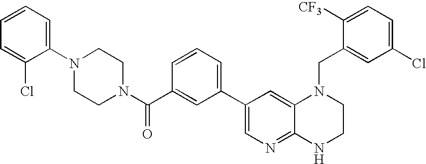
C1(C2=CC=CC(C(N3CCN(C4=CC=CC=C4Cl)CC3)=O)=C2)=CN=C2C(=C1)N(CC1=CC(Cl)=CC=C1[CF3])CCN2
